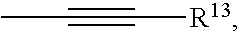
CC#C[R13]
